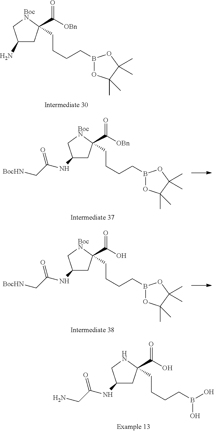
C1(N)CC(C([OBn])=O)(CCCCB2OC(C)(C)C(C)(C)O2)[BocN]C1.C1(NC(CN)=O)CC(C(O)=O)(CCCCB(O)O)NC1.C1(NC(C[BocHN])=O)CC(C([OBn])=O)(CCCCB2OC(C)(C)C(C)(C)O2)[BocN]C1.C1(NC(C[BocHN])=O)CC(C(O)=O)(CCCCB2OC(C)(C)C(C)(C)O2)[BocN]C1
